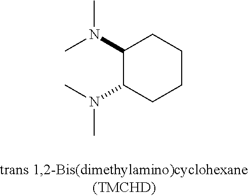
CN(C1C(N(C)C)CCCC1)C
